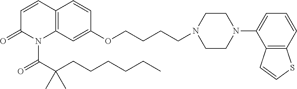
C1=CC2=C(N(C(C(CCCCCC)(C)C)=O)C1=O)C=C(OCCCCN1CCN(C3=CC=CC4=C3C=CS4)CC1)C=C2
